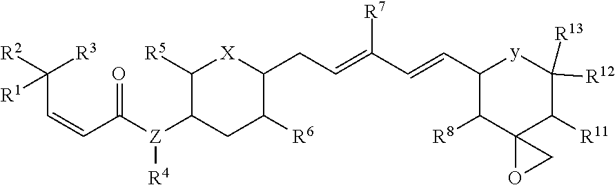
C(C=CC(=O)[Z](C1C([R5])[X]C(CC=C(C=CC2C([R8])C3(C([R11])C([R13])([R12])[y]2)OC3)[R7])C([R6])C1)[R4])([R3])([R1])[R2]
